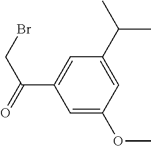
C1=C(C(C)C)C=C(C(CBr)=O)C=C1OC
